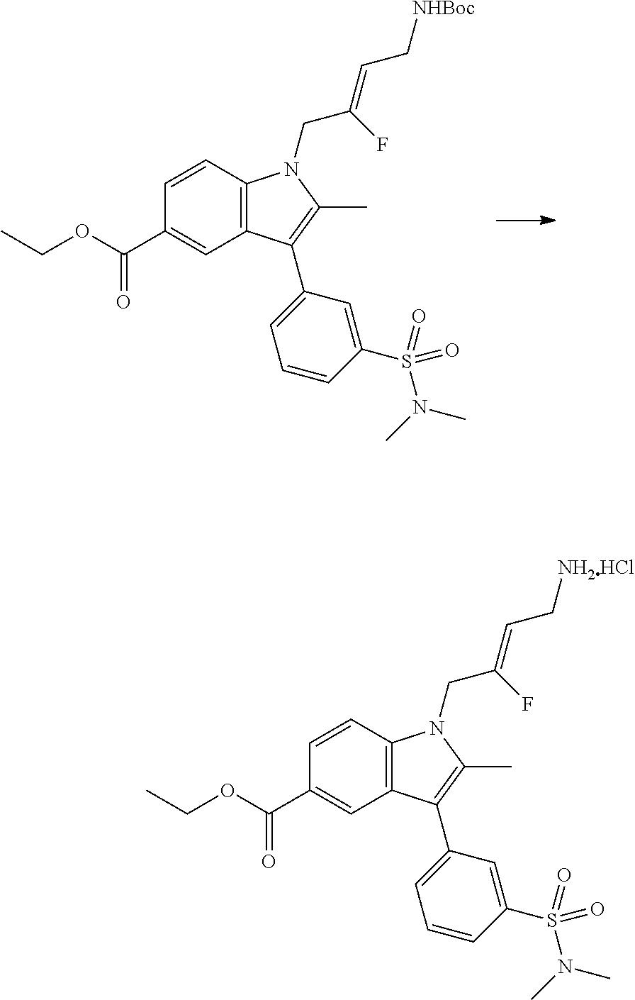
CCOC(C1=CC2=C(C=C1)N(CC(=CC[NHBoc])F)C(C)=C2C1=CC=CC(S(N(C)C)(=O)=O)=C1)=O.CCOC(C1=CC2=C(C=C1)N(CC(=CC[NH2HCl])F)C(C)=C2C1=CC=CC(S(N(C)C)(=O)=O)=C1)=O
